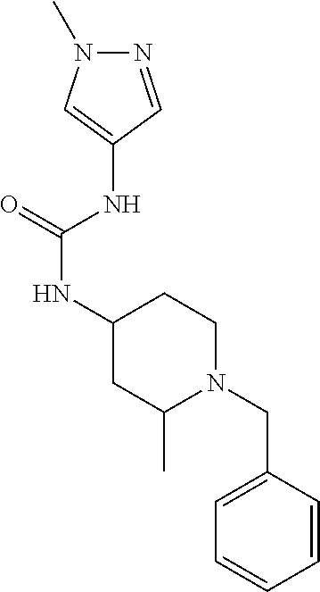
C1(NC(NC2CC(C)N(CC3=CC=CC=C3)CC2)=O)=CN(C)N=C1
